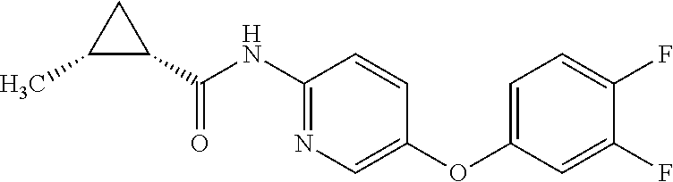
C1(NC(C2CC2C)=O)=NC=C(OC2=CC=C(F)C(F)=C2)C=C1
